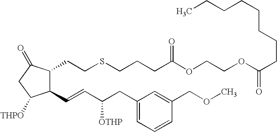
C1=C(CC(C=CC2C([THPO])CC(=O)C2CCSCCCC(OCCOC(CCCCCCCC)=O)=O)[OTHP])C=C(COC)C=C1
